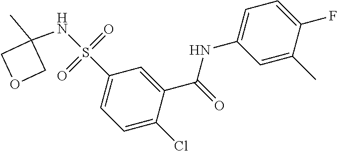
C1=C(Cl)C(C(=O)NC2=CC=C(F)C(C)=C2)=CC(S(=O)(=O)NC2(C)COC2)=C1
